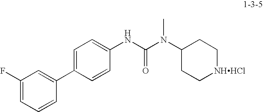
C1(F)=CC=CC(C2=CC=C(NC(=O)N(C3CC[NHHCl]CC3)C)C=C2)=C1
